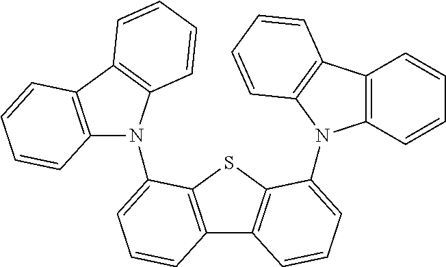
C12=C(C3=C(C=CC=C3)N1C1=CC=CC3=C1SC1=C3C=CC=C1N1C3=C(C=CC=C3)C3=C1C=CC=C3)C=CC=C2
